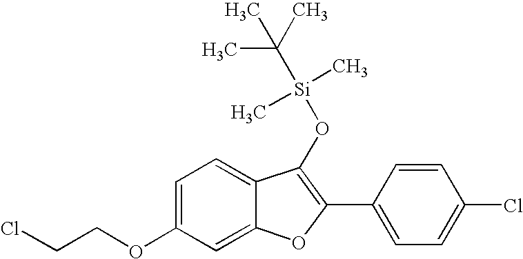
C1=C(OCCCl)C=C2C(=C1)C(O[Si](C(C)(C)C)(C)C)=C(C1=CC=C(Cl)C=C1)O2
